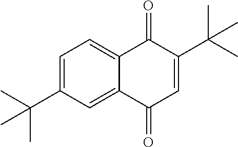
C1=C(C(C)(C)C)C=C2C(=C1)C(=O)C(C(C)(C)C)=CC2=O
